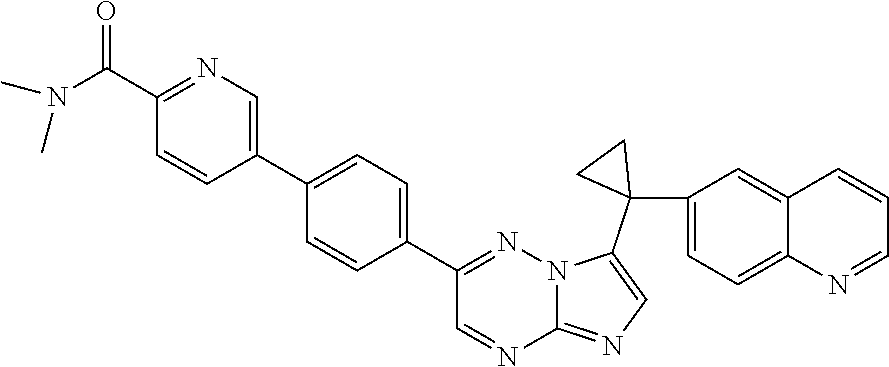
C1(C2=CC=C(C3=CN=C(C(N(C)C)=O)C=C3)C=C2)=NN2C(=NC=C2C2(C3=CC=C4C(=C3)C=CC=N4)CC2)N=C1
